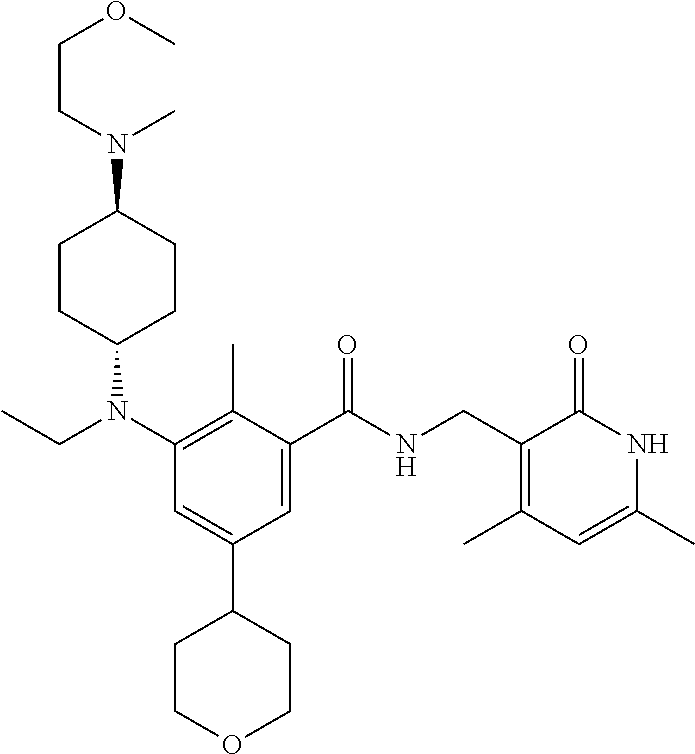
C1CC(N(CC)C2=C(C)C(C(=O)NCC3=C(C)C=C(C)NC3=O)=CC(C3CCOCC3)=C2)CCC1N(C)CCOC
